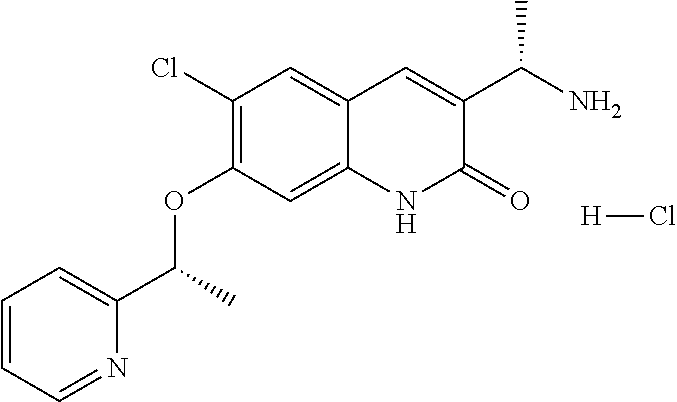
C12=CC(OC(C3=CC=CC=N3)C)=C(Cl)C=C1C=C(C(N)C)C(=O)N2.[H]Cl
